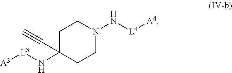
C1C(N[L3][A3])(C#C)CCN(N[L4][A4])C1
